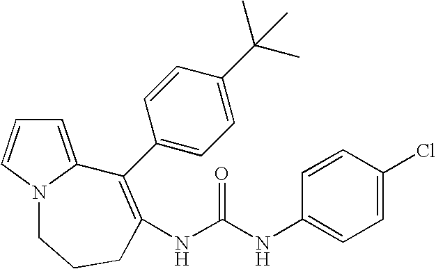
C1=C2N(C=C1)CCCC(NC(NC1=CC=C(Cl)C=C1)=O)=C2C1=CC=C(C(C)(C)C)C=C1
